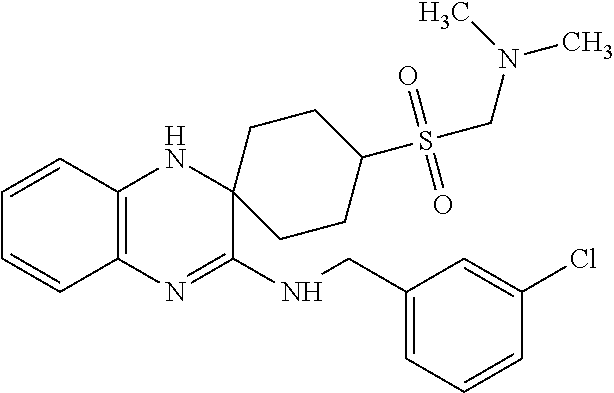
C1=CC2=C(C=C1)N=C(NCC1=CC=CC(Cl)=C1)C1(N2)CCC(S(CN(C)C)(=O)=O)CC1
